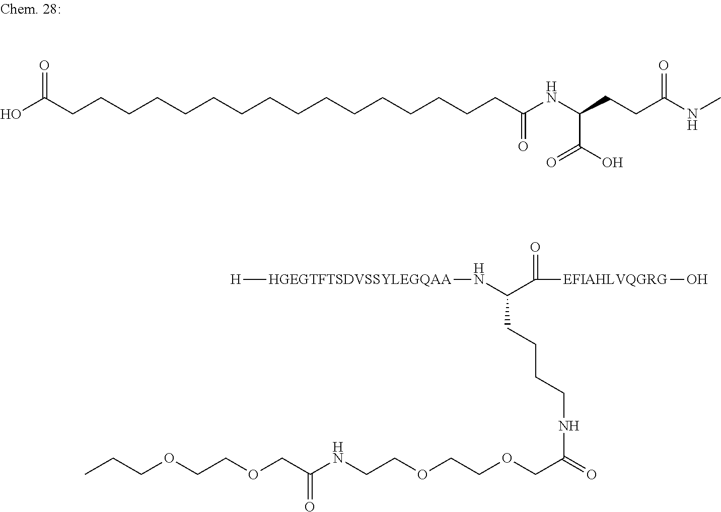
OC(CCCCCCCCCCCCCCCCC(NC(CCC(NC)=O)C(=O)O)=O)=O.C(COCCOCC(NCCOCCOCC(NCCCCC(N[HGEGTFTSDVSSYLEGQAA][H])C(=O)[EFIAHLVQGRG]O)=O)=O)C
